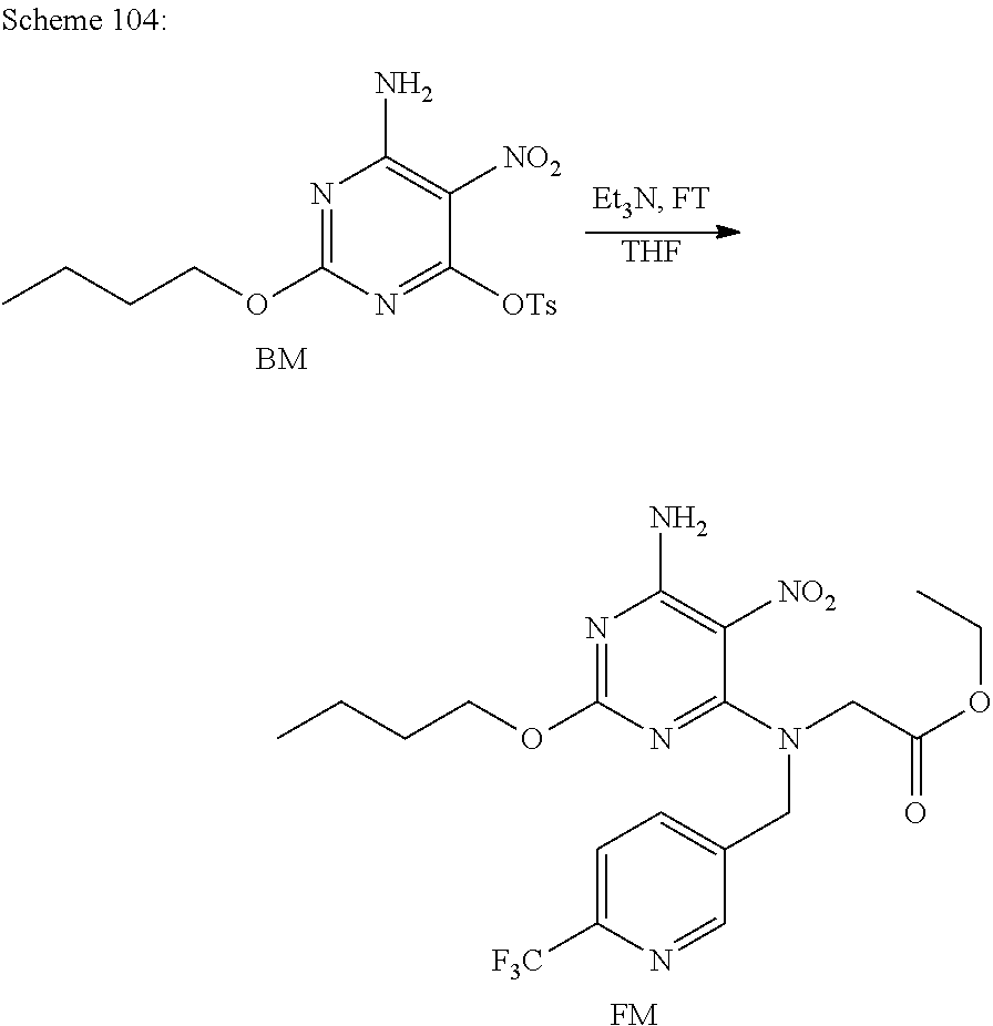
N1=C(OCCCC)N=C(N(CC2=CC=C([F3C])N=C2)CC(OCC)=O)C([NO2])=C1N.[FM].N1=C(OCCCC)N=C([OTs])C([NO2])=C1N.[THF]
